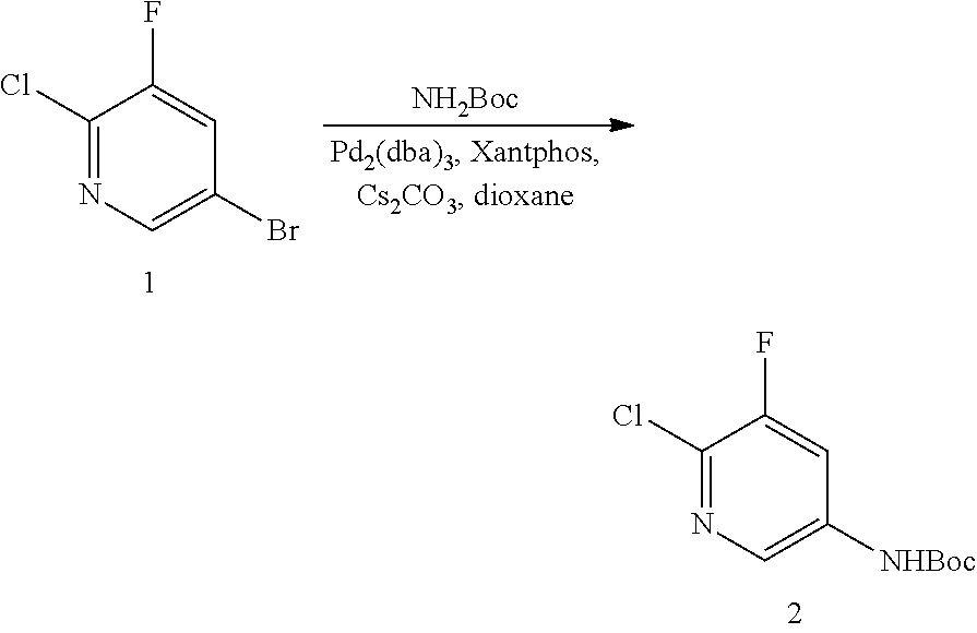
[NH2Boc].C1(Cl)=NC=C(Br)C=C1F.C1(Cl)=NC=C([NHBoc])C=C1F
